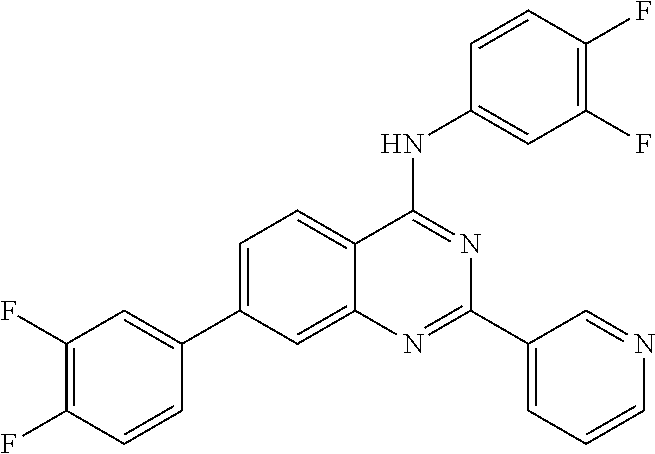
C1=C(C2=CC(F)=C(F)C=C2)C=C2C(=C1)C(NC1=CC(F)=C(F)C=C1)=NC(C1=CC=CN=C1)=N2
